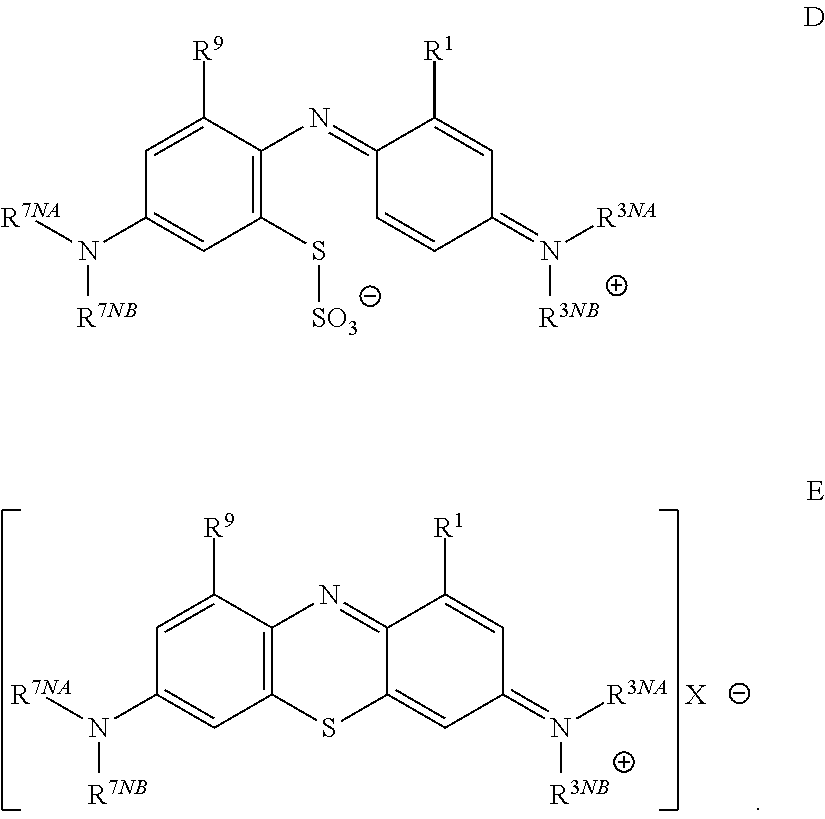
C1(N([R7NA])[R7NB])=CC(S[SO3])=C(N=C2C=CC(=N([R3NA])[R3NB])C=C2[R1])C([R9])=C1.C1=C(N([R7NB])[R7NA])C=C([R9])C2=C1SC1=CC(=N([R3NA])[R3NB])C=C([R1])C1=N2.[X]
